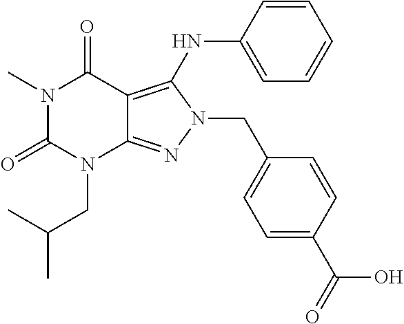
N1(C)C(=O)N(CC(C)C)C2=NN(CC3=CC=C(C(=O)O)C=C3)C(NC3=CC=CC=C3)=C2C1=O
